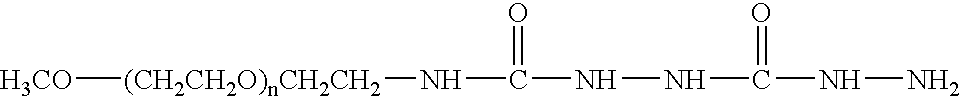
[(CH2CH2O)nCH2CH2]([H3CO])NC(NNC(NN)=O)=O
